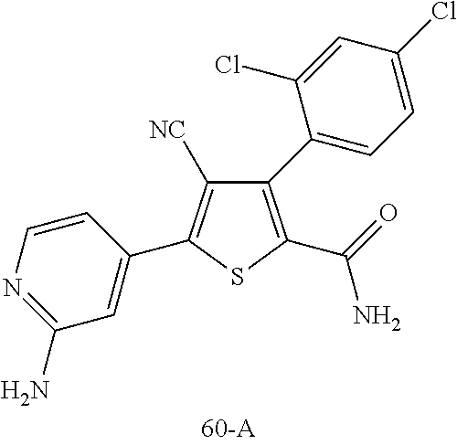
C1(C2=CC=C(Cl)C=C2Cl)=C(C(=O)N)SC(C2=CC(N)=NC=C2)=C1[NC]
